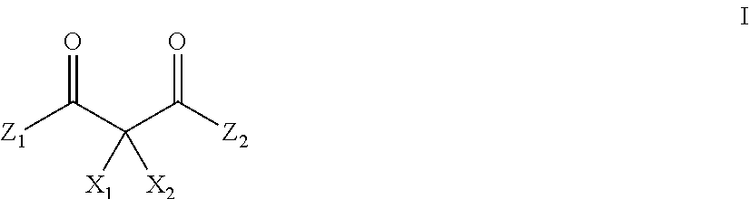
[Z1]C(C(C([Z2])=O)([X1])[X2])=O
